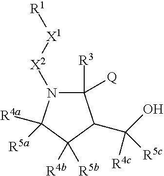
C1([R3])([Q])N([X2][X1][R1])C([R4a])([R5a])C([R4b])([R5b])C1C(O)([R4c])[R5c]
